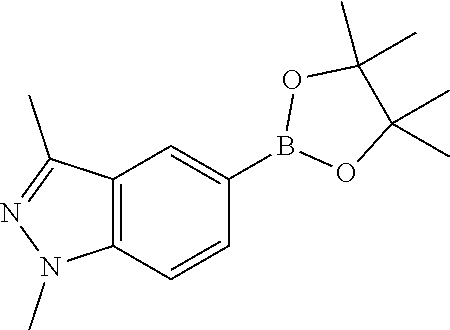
C1(B2OC(C)(C)C(C)(C)O2)=CC2=C(C=C1)N(C)N=C2C
